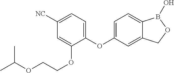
C1=C(OC2=CC=C([NC])C=C2OCCOC(C)C)C=C2C(=C1)B(O)OC2
